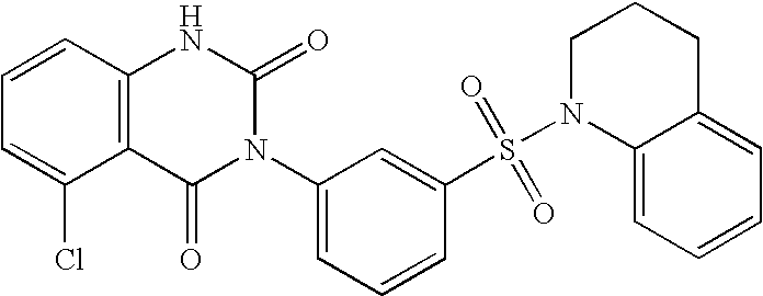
C12=C(C=CC=C1Cl)NC(=O)N(C1=CC=CC(S(N3C4=CC=CC=C4CCC3)(=O)=O)=C1)C2=O
